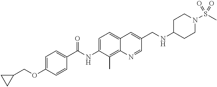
C(OC1=CC=C(C(NC2=CC=C3C(=C2C)N=CC(CNC2CCN(S(C)(=O)=O)CC2)=C3)=O)C=C1)C1CC1
